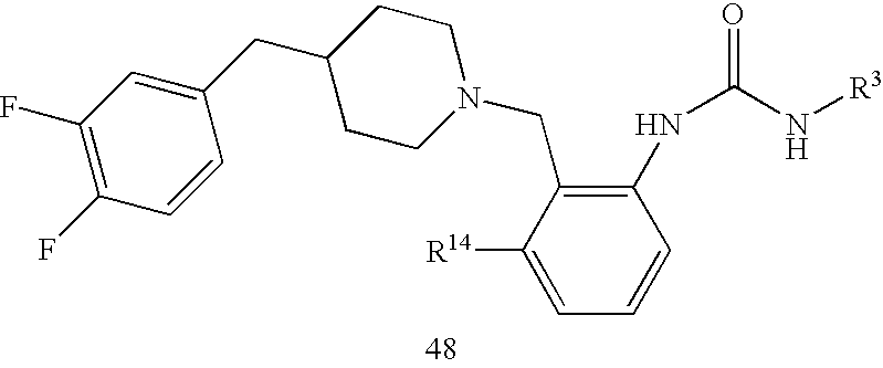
C1CN(CC2=C(NC(N[R3])=O)C=CC=C2[R14])CCC1CC1=CC(F)=C(F)C=C1
